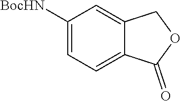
C1([BocHN])=CC=C2C(=C1)COC2=O
